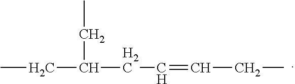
CCC(CC=CCC)CC
